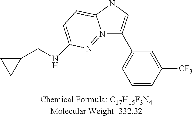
C1=CC([CF3])=CC(C2=CNC3=CC=C(NCC4CC4)N=N23)=C1
